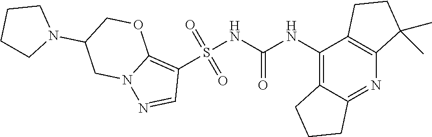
S(NC(NC1=C2C(=NC3=C1CCC3(C)C)CCC2)=O)(C1=C2N(N=C1)CC(N1CCCC1)CO2)(=O)=O
